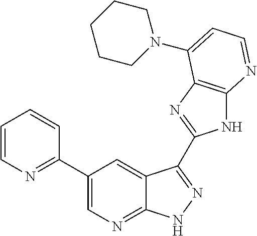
C1(C2=NC=CC=C2)=CN=C2C(=C1)C(C1=NC3=C(N1)N=CC=C3N1CCCCC1)=NN2
